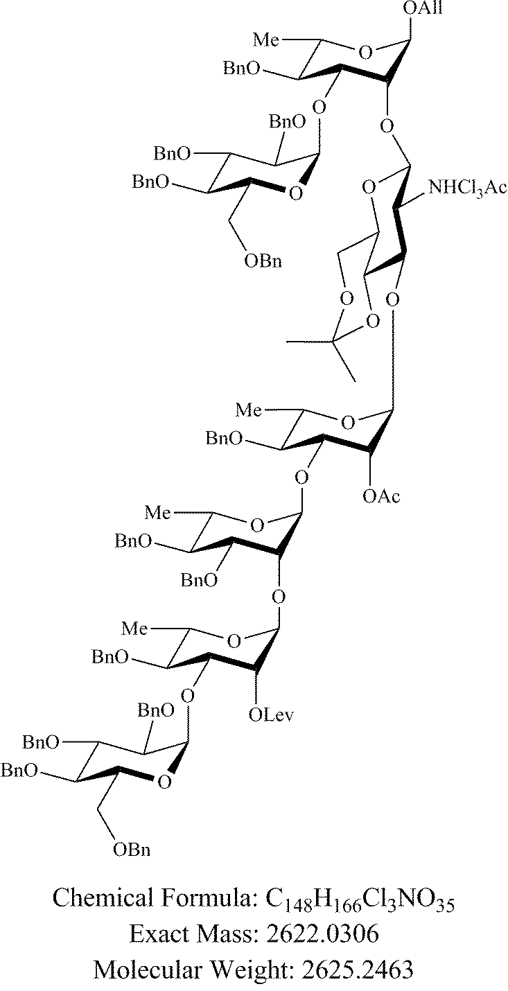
C1([Me])C([BnO])C(OC2OC(C[OBn])C([BnO])C([BnO])C2[BnO])C(OC2OC3COC(C)(C)OC3C(OC3C([OAc])C(OC4OC([Me])C([BnO])C([BnO])C4OC4C([OLev])C(OC5OC(C[OBn])C([BnO])C([BnO])C5[BnO])C([BnO])C([Me])O4)C([BnO])C([Me])O3)C2[NHCl3Ac])C([OAll])O1
